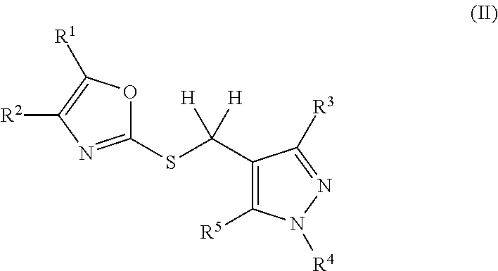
C1(SC(C2=C([R5])N([R4])N=C2[R3])([H])[H])=NC([R2])=C([R1])O1
